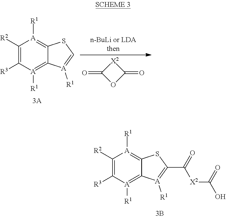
C1([R2])=C([R3])[A]([R1])=C2C(=[A]1[R1])SC(C([X2]C(O)=O)=O)=[A]2[R1].C1([R2])=C([R3])[A]([R1])=C2C(=[A]1[R1])SC=[A]2[R1].[X2]1C(=O)OC1=O
